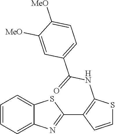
C1=CC=C2C(=C1)SC(C1=C(NC(=O)C3=CC=C([MeO])C([MeO])=C3)SC=C1)=N2
